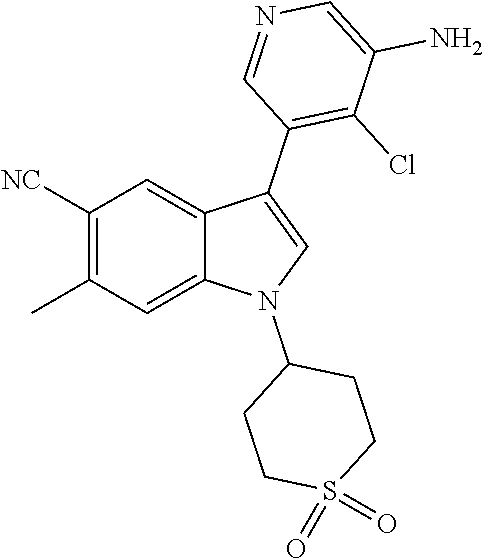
C1([NC])=C(C)C=C2C(=C1)C(C1=C(Cl)C(N)=CN=C1)=CN2C1CCS(=O)(=O)CC1
